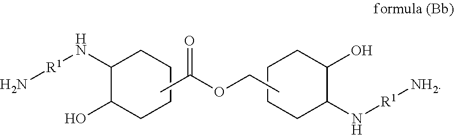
C1(N[R1]N)C(O)CCCC1.C1CCC(N[R1][NH2])C(O)C1.O=C(OCC)C
